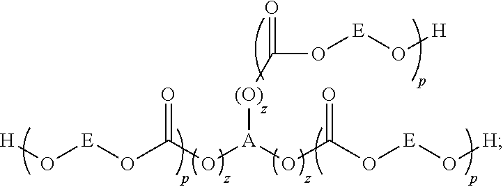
[H]O[E]OC(O[A](OC(O[E]O[H])=O)[(O)]C(=O)O[E]O[H])=O
